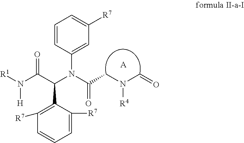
[R1]N(C(C(N(C(CN(C=O)[R4])=O)C1=CC([R7])=CC=C1)C1=C([R7])C=CC=C1[R7])=O)[H].[A]
